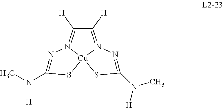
C1([H])=N2[Cu]3(N(=C1[H])N=C(N(C)[H])S3)SC(N(C)[H])=N2
